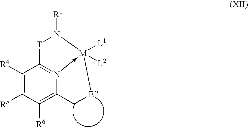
C1([R4])=C([R5])C([R6])=C2N3->[M]([L1])([L2])(N([R1])[T]C=31)[E]C2
